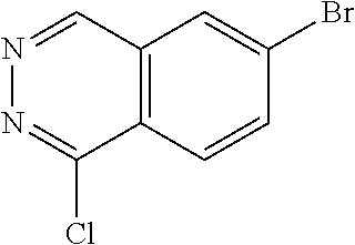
C12=C(C=CC(Br)=C1)C(Cl)=NN=C2
